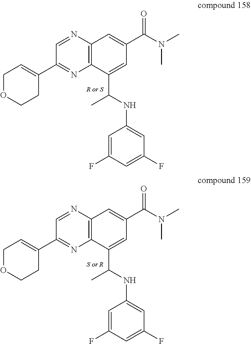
C12=C(N=CC(C3=CCOCC3)=N1)C=C(C(N(C)C)=O)C=C2C(NC1=CC(F)=CC(F)=C1)C.C12=C(N=CC(C3=CCOCC3)=N1)C=C(C(N(C)C)=O)C=C2C(NC1=CC(F)=CC(F)=C1)C
